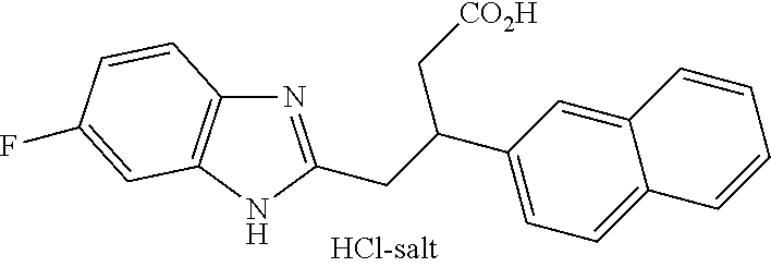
N1=C(CC(C2=CC=C3C(=C2)C=CC=C3)C[CO2H])NC2=C1C=CC(F)=C2
